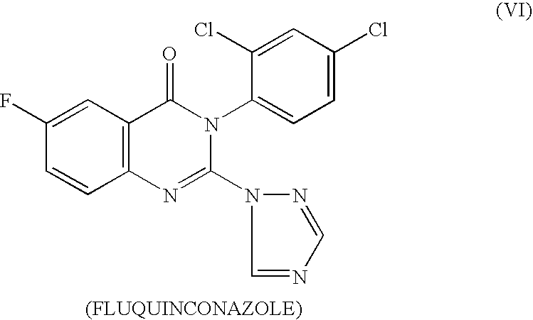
C12=C(C=C(F)C=C1)C(=O)N(C1=CC=C(Cl)C=C1Cl)C(N1C=NC=N1)=N2
